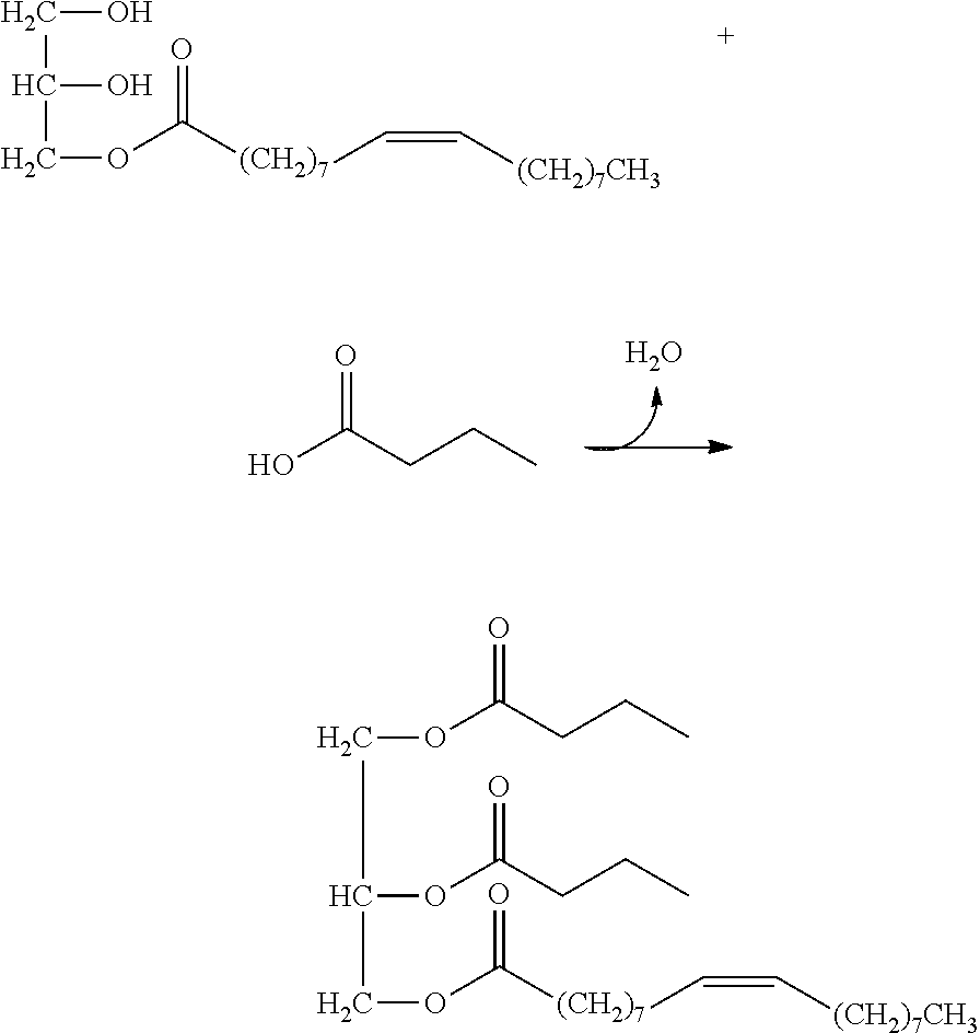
C(C(O)COC([(CH2)7]C=C[(CH2)7CH3])=O)O.OC(CCC)=O.O.C(C(OC(CCC)=O)COC([(CH2)7]C=C[(CH2)7CH3])=O)OC(CCC)=O
